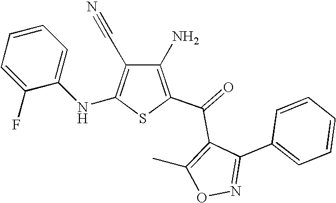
C1(N)=C(C(=O)C2=C(C)ON=C2C2=CC=CC=C2)SC(NC2=CC=CC=C2F)=C1C#N
